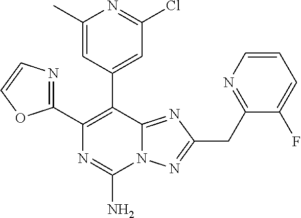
N12C(=NC(CC3=NC=CC=C3F)=N1)C(C1=CC(Cl)=NC(C)=C1)=C(C1=NC=CO1)N=C2N
